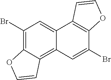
C1(Br)=C2C(=C3C(=C1)C1=C(C(Br)=C3)OC=C1)C=CO2
